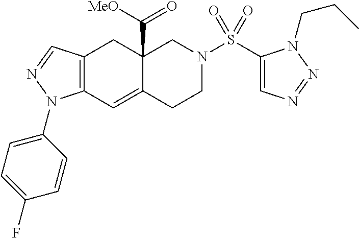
C12=C(C=C3C(C([MeO])=O)(C1)CN(S(C1=CN=NN1CCC)(=O)=O)CC3)N(C1=CC=C(F)C=C1)N=C2
